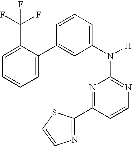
N1=C(N([H])C2=CC=CC(C3=CC=CC=C3C(F)(F)F)=C2)N=C(C2=NC=CS2)C=C1
